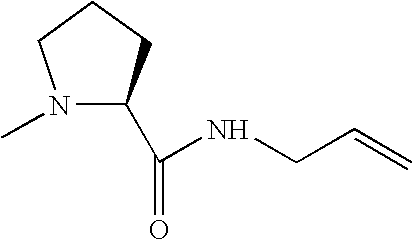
N1(C)C(C(=O)NCC=C)CCC1
